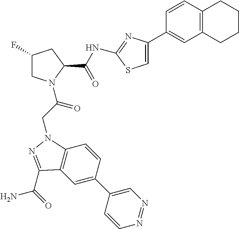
O=C(CN1C2=C(C=C(C3=CN=NC=C3)C=C2)C(C(=O)N)=N1)N1CC(F)CC1C(NC1=NC(C2=CC3=C(C=C2)CCCC3)=CS1)=O
